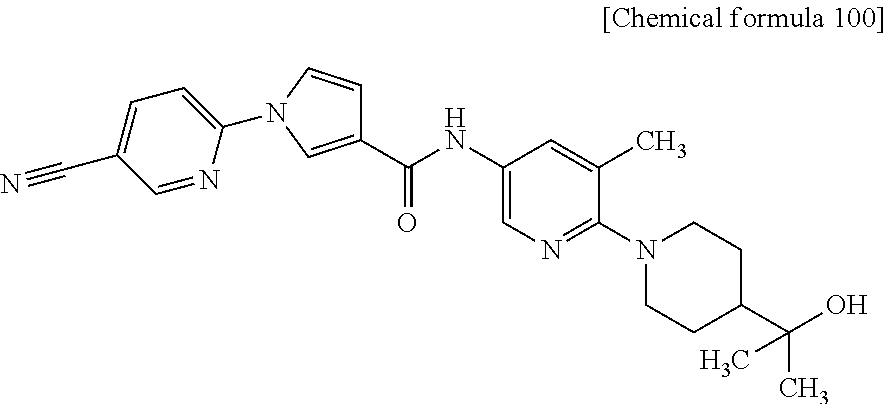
C1(C(NC2=CN=C(N3CCC(C(C)(C)O)CC3)C(C)=C2)=O)=CN(C2=CC=C(C#N)C=N2)C=C1
